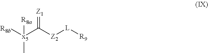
[Z1]=C([Z2][L][R9])[x5]([R8b])([R8a])C
